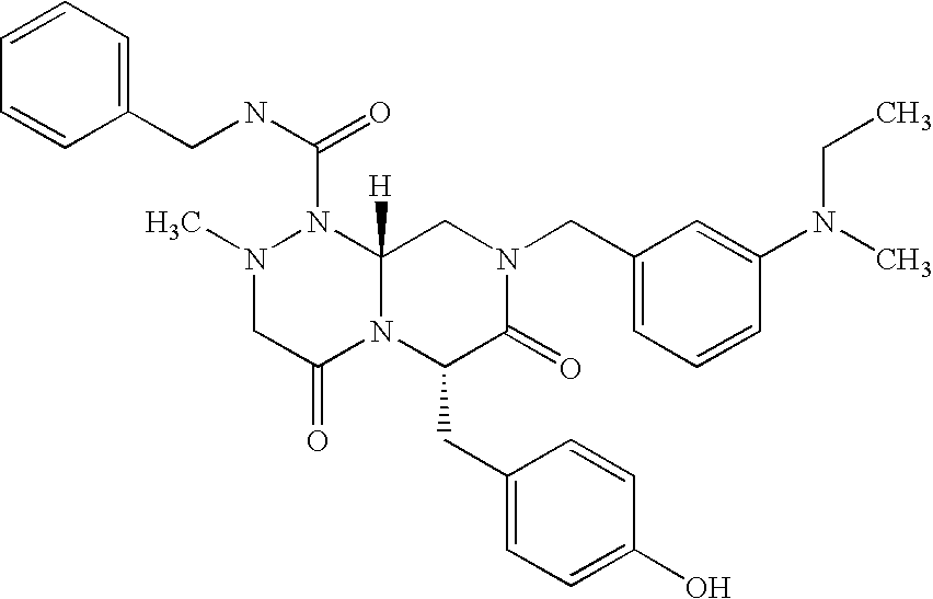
C1=CC(CNC(=O)N2N(C)CC(=O)N3C2([H])CN(CC2=CC=CC(N(C)CC)=C2)C(=O)C3CC2=CC=C(O)C=C2)=CC=C1
